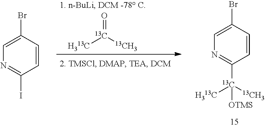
C1(Br)=CN=C(I)C=C1.O=[13C]([13CH3])[H313C].C1(Br)=CN=C([13C]([13CH3])([H313C])[OTMS])C=C1
